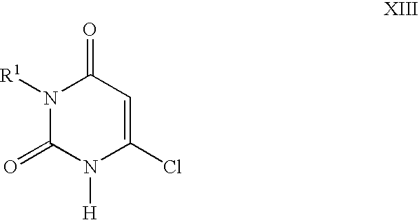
N1([R1])C(=O)N([H])C(Cl)=CC1=O
